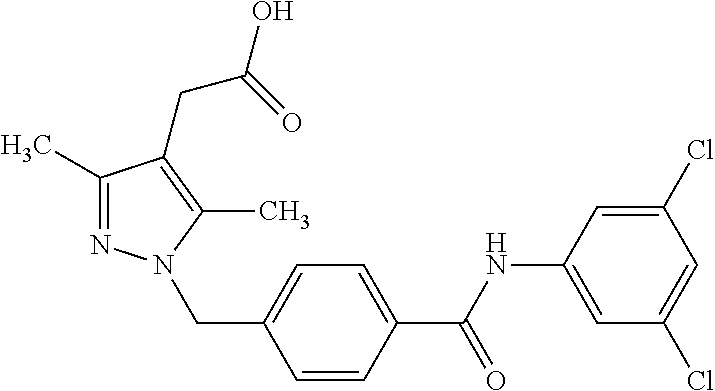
C1=C(Cl)C=C(Cl)C=C1NC(C1=CC=C(CN2N=C(C)C(CC(O)=O)=C2C)C=C1)=O
